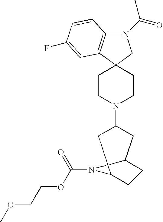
N1(C(C)=O)C2=C(C3(C1)CCN(C1CC4CCC(C1)N4C(=O)OCCOC)CC3)C=C(F)C=C2
